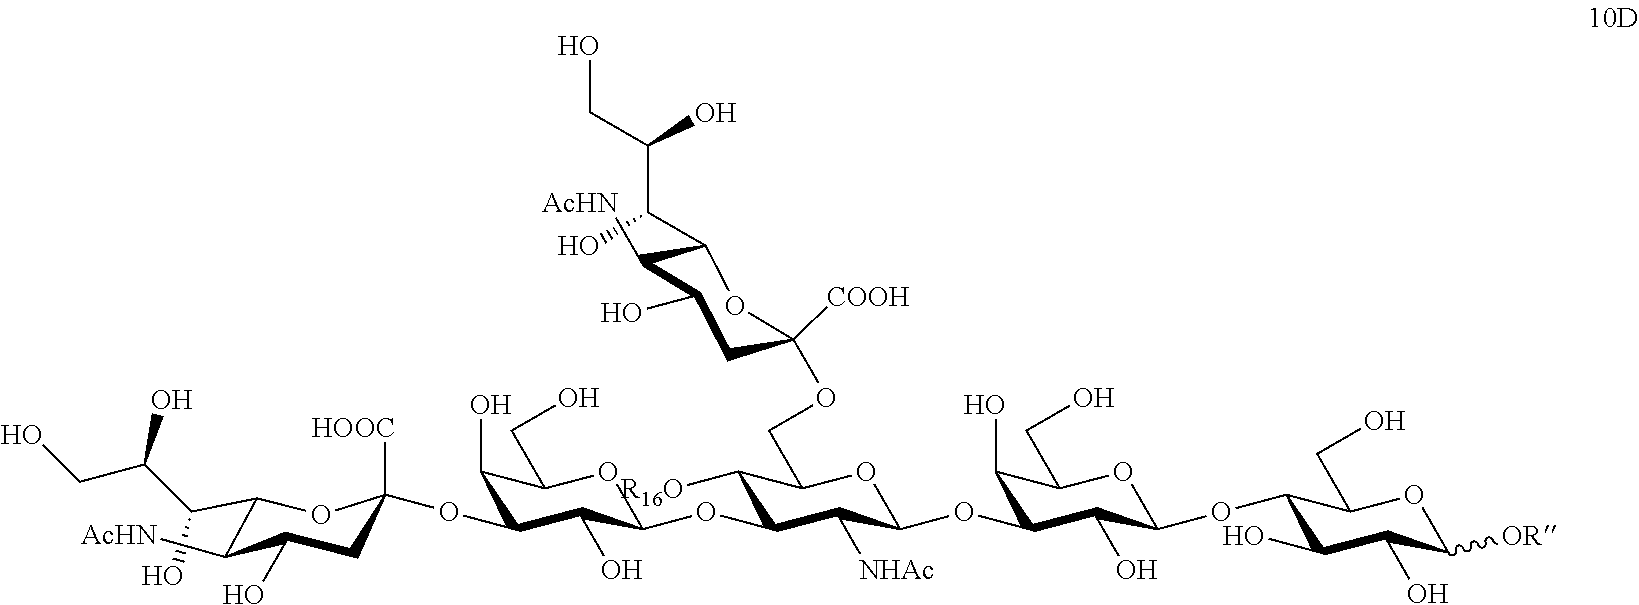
C(C1C([AcHN])C(O)CC(OC2C(O)C(CO)OC(OC3C([R16O])C(COC4([COOH])CC(O)C([AcHN])C(C(C(O)CO)O)O4)OC(OC4C(O)C(CO)OC(OC5C(O)C(O)C([OR])OC5CO)C4O)C3[NHAc])C2O)([HOOC])O1)(O)C(CO)O
